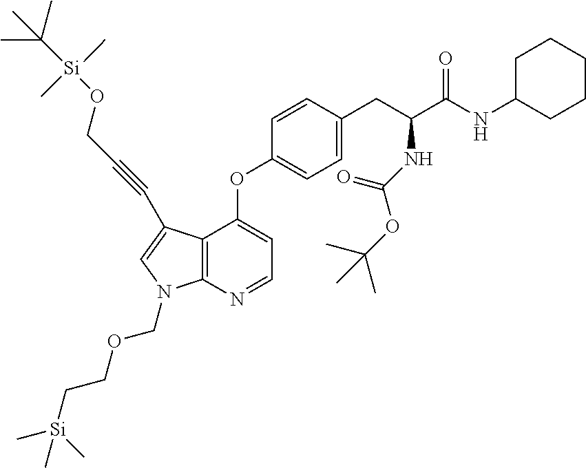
C12=C(N=CC=C1OC1=CC=C(CC(C(=O)NC3CCCCC3)NC(OC(C)(C)C)=O)C=C1)N(COCC[Si](C)(C)C)C=C2C#CCO[Si](C(C)(C)C)(C)C
